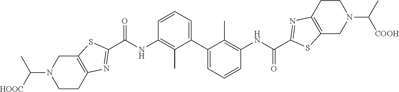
C12=C(SC(C(NC3=C(C)C(C4=CC=CC(NC(C5=NC6=C(S5)CN(C([COOH])C)CC6)=O)=C4C)=CC=C3)=O)=N1)CN(C([HOOC])C)CC2
